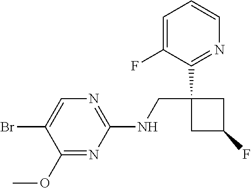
BrC1=CN=C(NCC2(C3=NC=CC=C3F)CC(F)C2)N=C1OC
